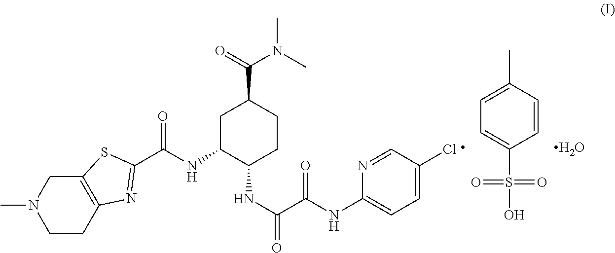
C12=C(CN(C)CC1)SC(C(NC1C(NC(=O)C(NC3=CC=C(Cl)C=N3)=O)CCC(C(=O)N(C)C)C1)=O)=N2.C1=C(S(O)(=O)=O)C=CC(C)=C1.O
